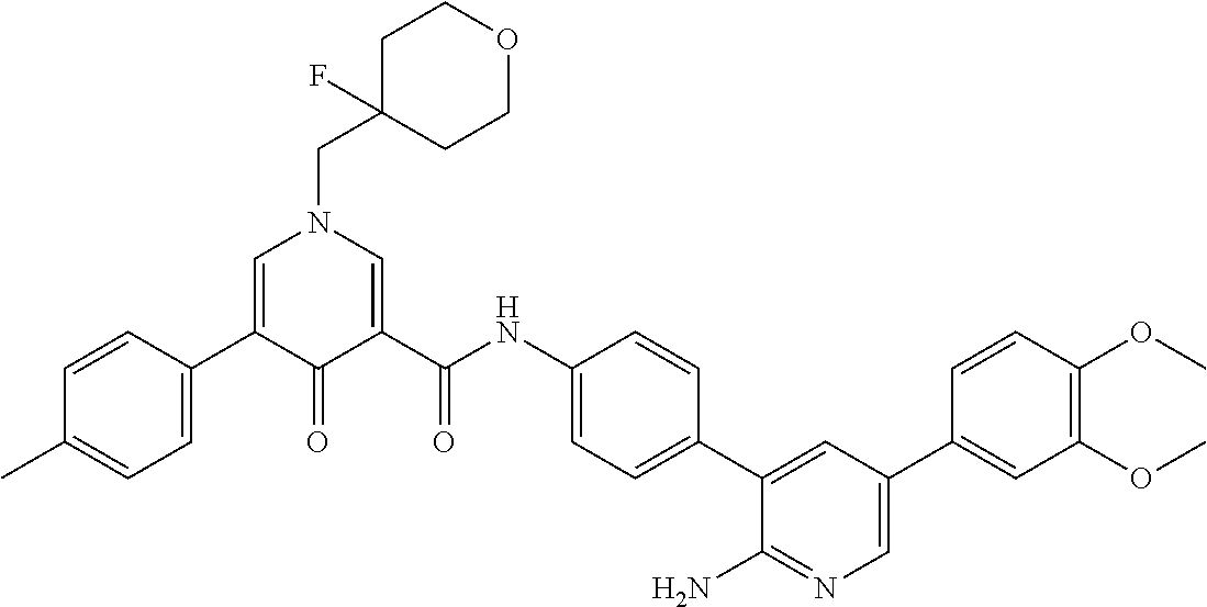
C1C(CN2C=C(C3=CC=C(C)C=C3)C(=O)C(C(NC3=CC=C(C4=CC(C5=CC(OC)=C(OC)C=C5)=CN=C4N)C=C3)=O)=C2)(F)CCOC1
